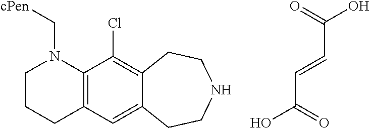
C1CCC2=C(N1C[cPen])C(Cl)=C1C(=C2)CCNCC1.O=C(O)C=CC(O)=O
